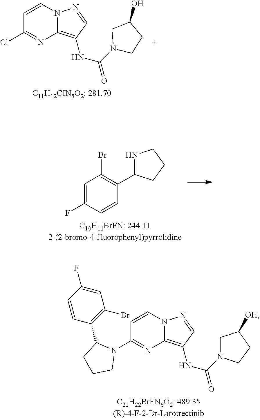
C12=C(NC(N3CC([OH])CC3)=O)C=NN1C=CC(N1CCCC1C1=C(Br)C=C(F)C=C1)=N2.C12=C(NC(N3CC(O)CC3)=O)C=NN1C=CC(Cl)=N2.C1=C(F)C=CC(C2NCCC2)=C1Br
